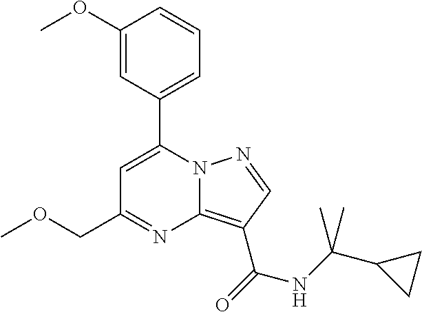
C(C1=NC2=C(C(=O)NC(C3CC3)(C)C)C=NN2C(C2=CC=CC(OC)=C2)=C1)OC
